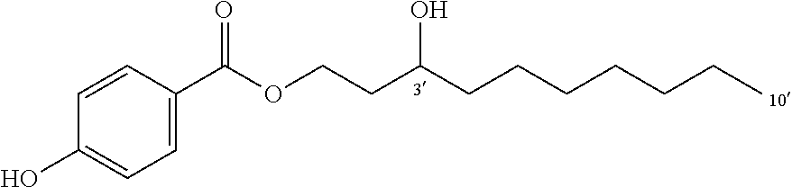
C1(O)=CC=C(C(OCCC(CCCCCCC)O)=O)C=C1
